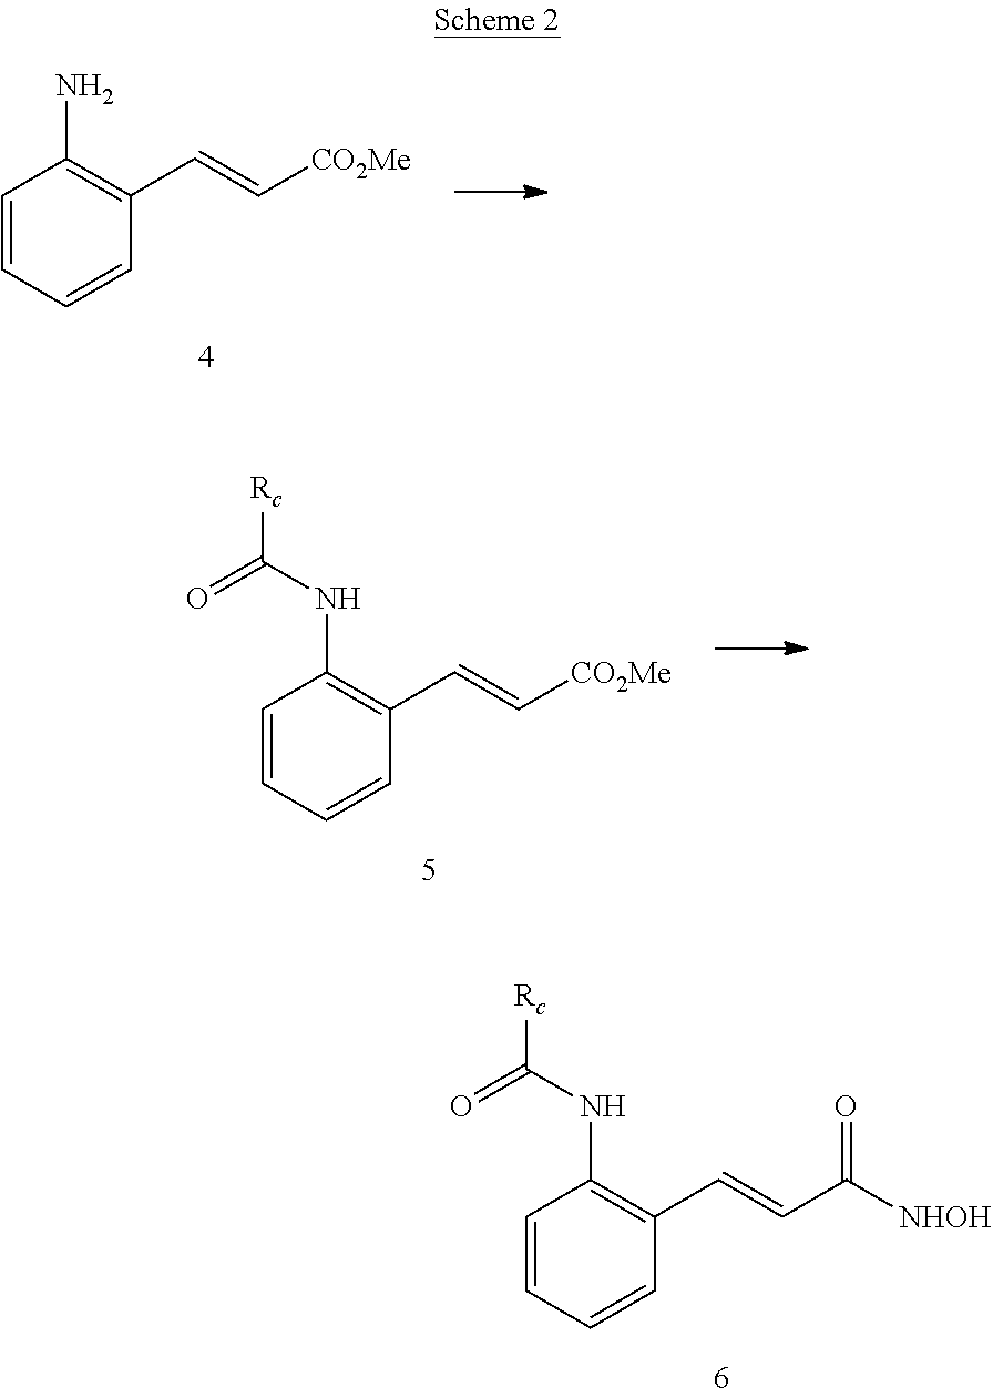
C1=CC=CC(C=CC([NHOH])=O)=C1NC([Rc])=O.C1=CC=CC(C=C[CO2Me])=C1N.C1=CC=CC(C=C[CO2Me])=C1NC([Rc])=O
